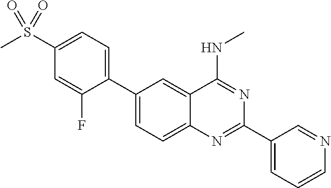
C1(C2=CC=C(S(C)(=O)=O)C=C2F)=CC=C2C(=C1)C(NC)=NC(C1=CC=CN=C1)=N2
